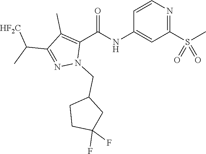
C1=CN=C(S(C)(=O)=O)C=C1NC(C1=C(C)C(C(C)[HF2C])=NN1CC1CCC(F)(F)C1)=O
